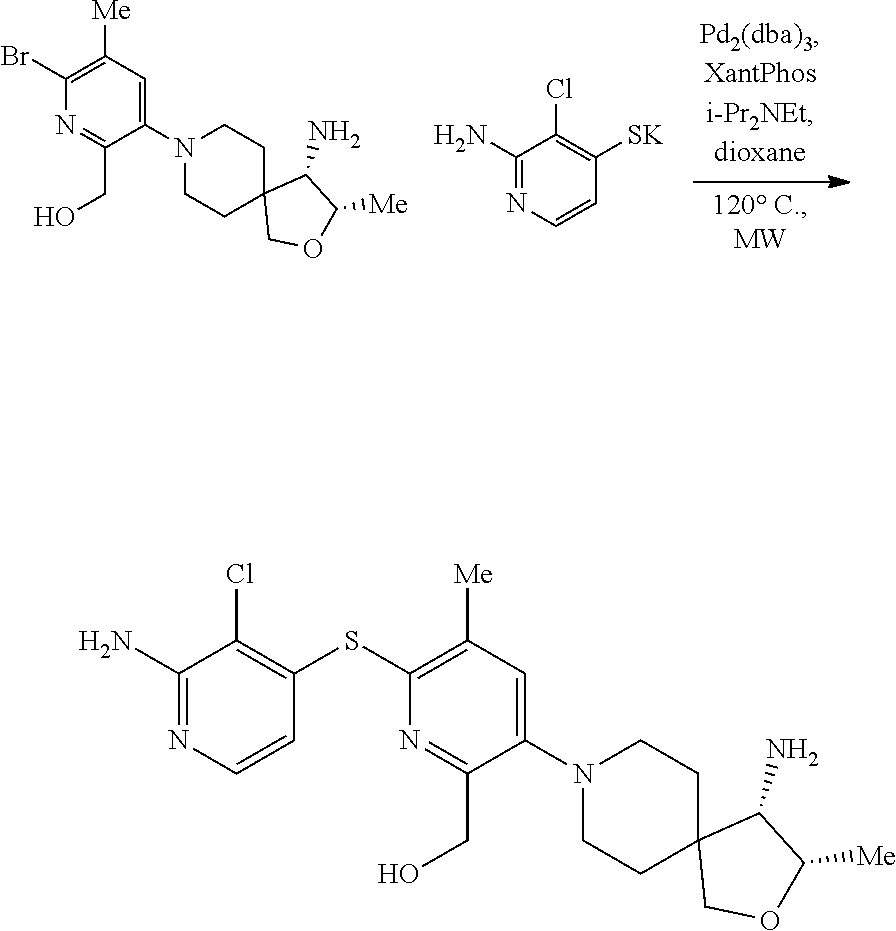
C1(N2CCC3(CC2)COC([Me])C3N)=CC([Me])=C(Br)N=C1CO.C1(N)=NC=CC([SK])=C1Cl.C1(N2CCC3(CC2)COC([Me])C3N)=CC([Me])=C(SC2=C(Cl)C(N)=NC=C2)N=C1CO
